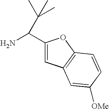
C(N)(C(C)(C)C)C1=CC2=C(O1)C=CC([OMe])=C2
